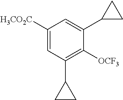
C1([H3CO2C])=CC(C2CC2)=C([OCF3])C(C2CC2)=C1
